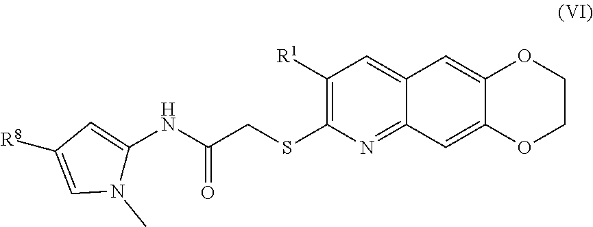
N1(C)C(NC(CSC2=C([R1])C=C3C(=N2)C=C2C(=C3)OCCO2)=O)=CC([R8])=C1
